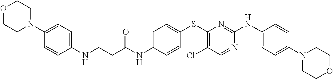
C1=C(NC(CCNC2=CC=C(N3CCOCC3)C=C2)=O)C=CC(SC2=C(Cl)C=NC(NC3=CC=C(N4CCOCC4)C=C3)=N2)=C1
